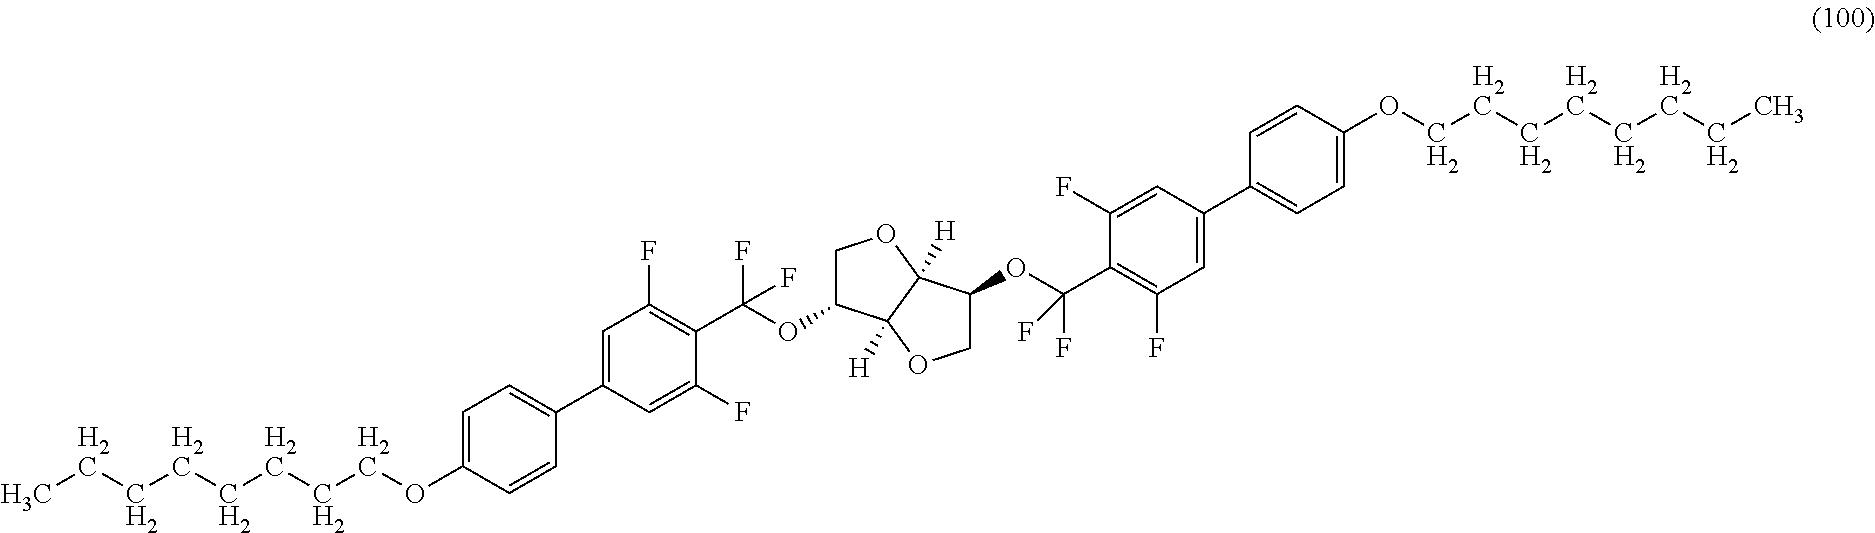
C(CCCOC1=CC=C(C2=CC(F)=C(C(OC3COC4([H])C3([H])OCC4OC(C3=C(F)C=C(C4=CC=C(OCCCCCCCC)C=C4)C=C3F)(F)F)(F)F)C(F)=C2)C=C1)CCCC
